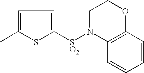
C1=C(C)SC([SO2]N2C3=C(C=CC=C3)OCC2)=C1
